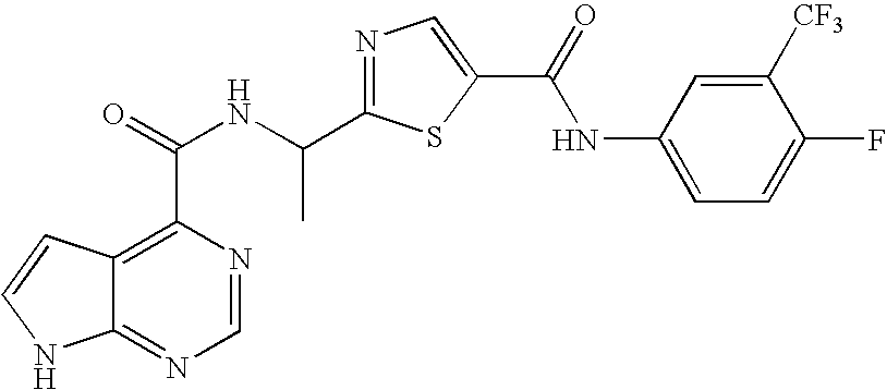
C12=NC=NC(C(=O)NC(C3=NC=C(C(=O)NC4=CC=C(F)C([CF3])=C4)S3)C)=C1C=CN2
